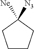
C1CCC([N3])([Ne])C1
